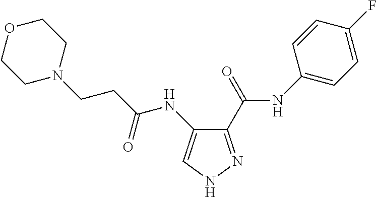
C1(C(NC2=CC=C(F)C=C2)=O)=NNC=C1NC(CCN1CCOCC1)=O
